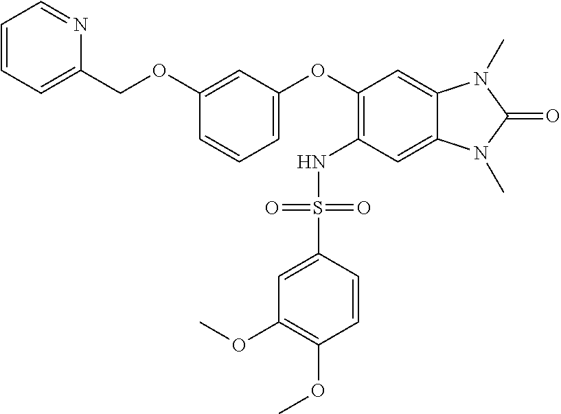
C1=CC=C(COC2=CC(OC3=C(NS(C4=CC(OC)=C(OC)C=C4)(=O)=O)C=C4C(=C3)N(C)C(=O)N4C)=CC=C2)N=C1
